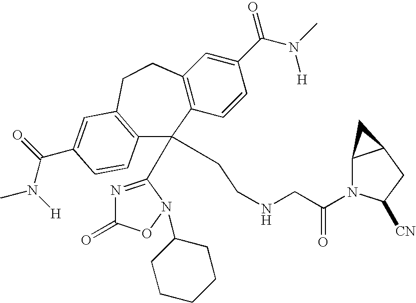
C12=C(C=CC(C(N(C)[H])=O)=C1)C(C1=NC(=O)ON1C1CCCCC1)(CCNCC(N1C3C(CC1[CN])C3)=O)C1=C(CC2)C=C(C(N(C)[H])=O)C=C1
